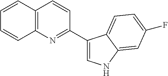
C1=CC2=C(C=C1)N=C(C1=CNC3=CC(F)=CC=C13)C=C2
